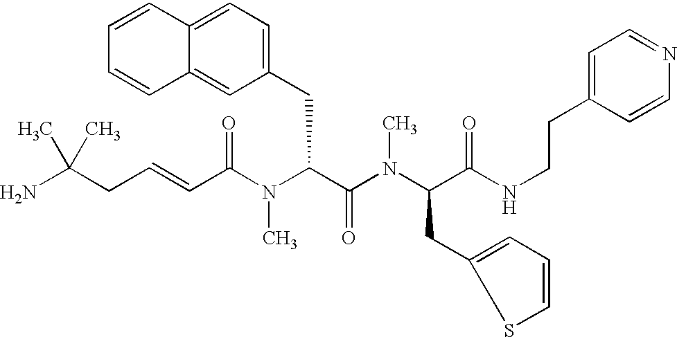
NC(CC=CC(N(C(C(=O)N(C)C(CC1=CC=CS1)C(=O)NCCC1=CC=NC=C1)CC1=CC=C2C(=C1)C=CC=C2)C)=O)(C)C
